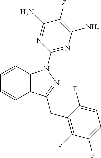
C1=CC2=C(C=C1)C(CC1=C(F)C(F)=CC=C1F)=NN2C1=NC(N)=C([Z])C(N)=N1
